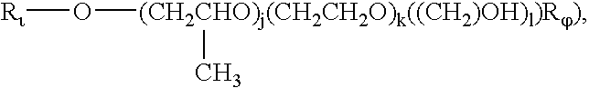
O([(CH2CHO)j(CH2CH2O)k((CH2)OH)l)Rj)]C)[Ri]
